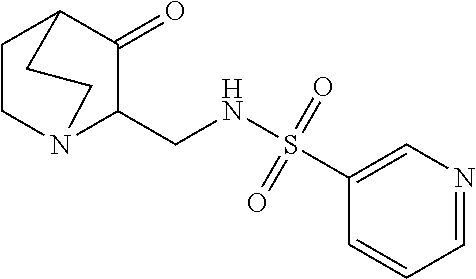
C1CN2C(CNS(C3=CN=CC=C3)(=O)=O)C(=O)C1CC2
